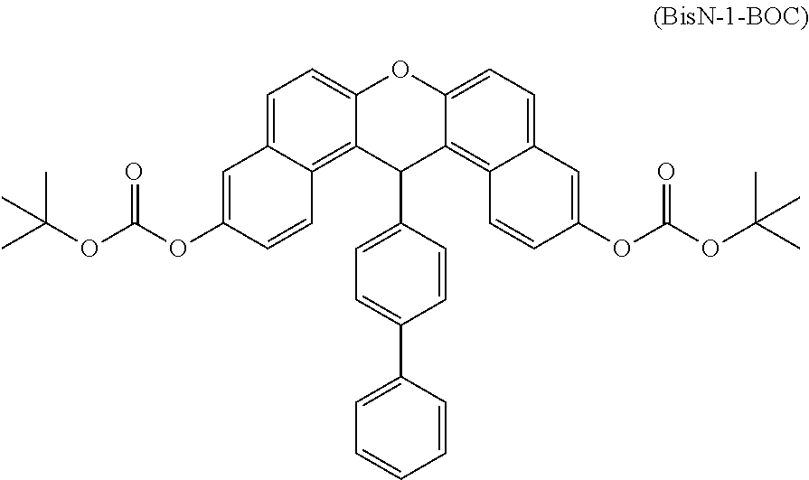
C1=C2C(=C3C(=C1)OC1=CC=C4C(=C1C3C1=CC=C(C3=CC=CC=C3)C=C1)C=CC(OC(OC(C)(C)C)=O)=C4)C=CC(OC(OC(C)(C)C)=O)=C2
